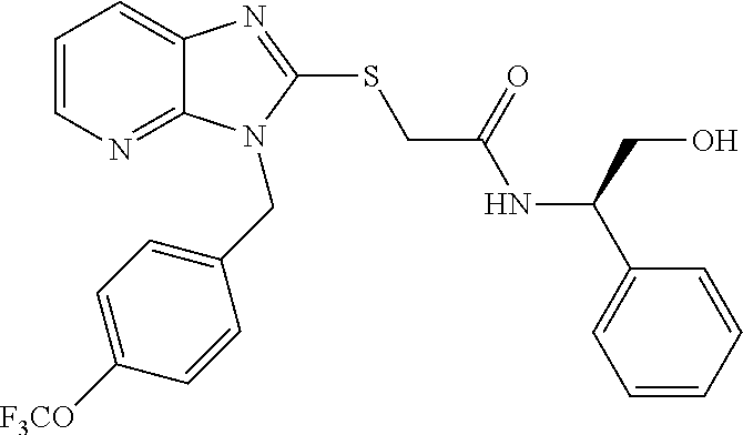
C1=CN=C2C(=C1)N=C(SCC(NC(C1=CC=CC=C1)CO)=O)N2CC1=CC=C([F3CO])C=C1
